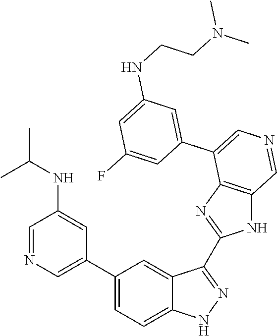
C1(C2=CN=CC(NC(C)C)=C2)=CC=C2C(=C1)C(C1=NC3=C(N1)C=NC=C3C1=CC(NCCN(C)C)=CC(F)=C1)=NN2
